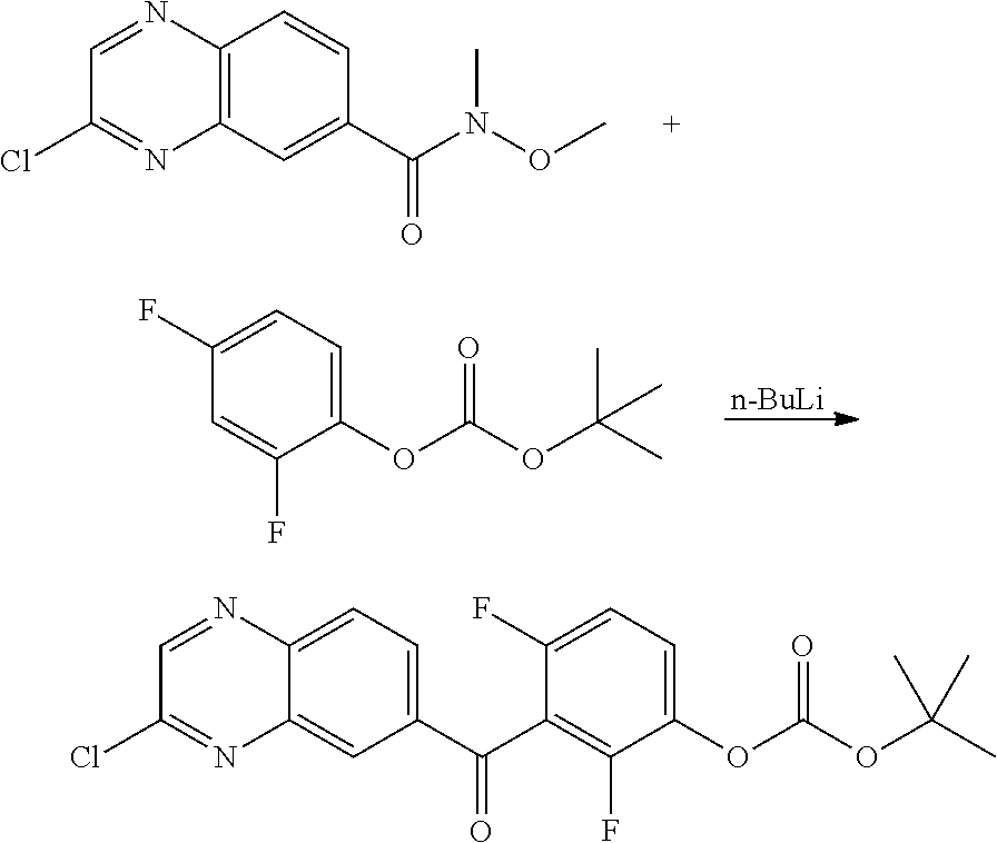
C12=C(C=C(C(N(OC)C)=O)C=C1)N=C(Cl)C=N2.[n-BuLi].C1(F)=CC=C(OC(OC(C)(C)C)=O)C(F)=C1.C1(F)=CC=C(OC(OC(C)(C)C)=O)C(F)=C1C(C1=CC=C2C(=C1)N=C(Cl)C=N2)=O
